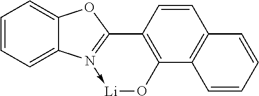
C1=CC=C2C(=C1)N1->[Li]OC3=C(C=1O2)C=CC1=C3C=CC=C1
